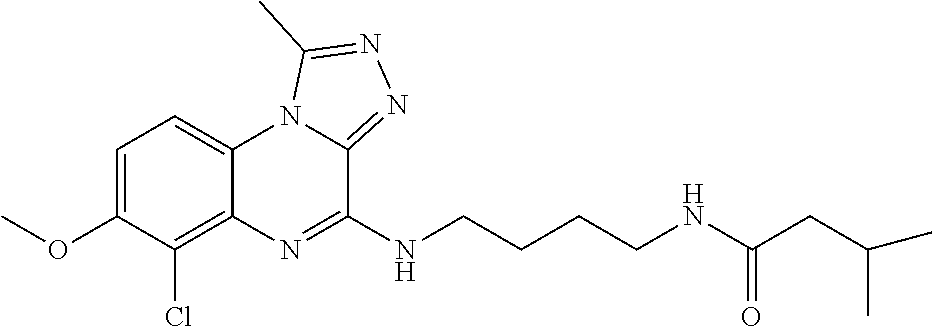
COC1=CC=C2C(=C1Cl)N=C(NCCCCNC(CC(C)C)=O)C1=NN=C(C)N21
